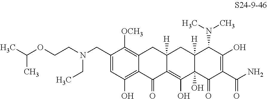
C1(CN(CCOC(C)C)CC)=CC(O)=C2C(=C1[OCH3])CC1([H])C(=C(O)C3(O)C([H])(C1)C(N(C)C)C(O)=C(C(N)=O)C3=O)C2=O
